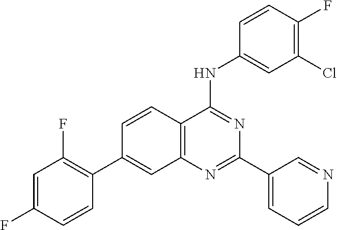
C12=C(N=C(C3=CC=CN=C3)N=C1NC1=CC(Cl)=C(F)C=C1)C=C(C1=C(F)C=C(F)C=C1)C=C2
